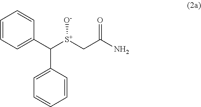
C1=CC=C(C([S+](CC(N)=O)[O-])C2=CC=CC=C2)C=C1
